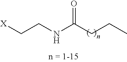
[X]CCNC(CCC)=O
